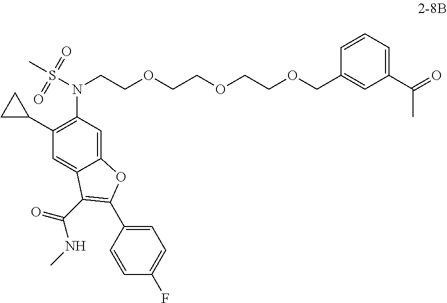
C12=CC(N(S(C)(=O)=O)CCOCCOCCOCC3=CC(C(=O)C)=CC=C3)=C(C3CC3)C=C1C(C(=O)NC)=C(C1=CC=C(F)C=C1)O2
